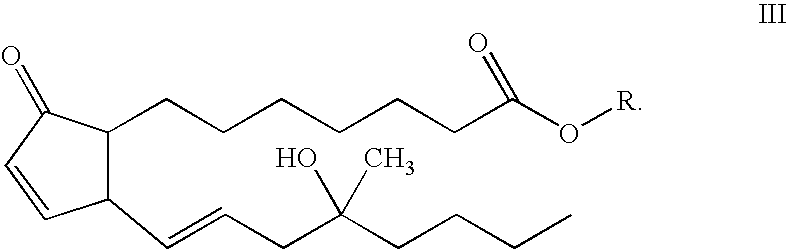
C1(C=CCC(CCCC)(C)O)C(CCCCCCC(O[R])=O)C(=O)C=C1
